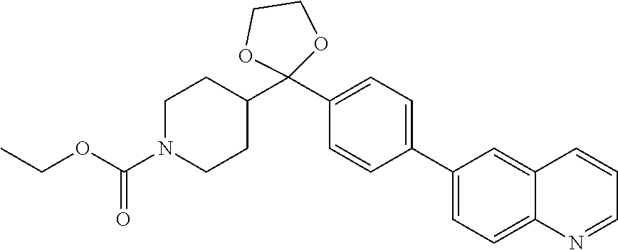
C1=C(C2=CC=C(C3(C4CCN(C(OCC)=O)CC4)OCCO3)C=C2)C=C2C=CC=NC2=C1
